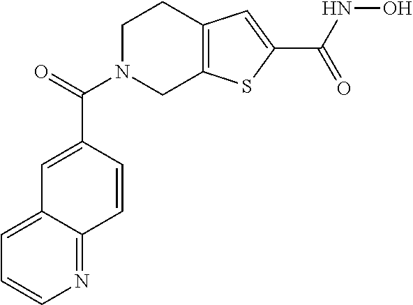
N1=C2C(=CC=C1)C=C(C(N1CC3=C(CC1)C=C(C(NO)=O)S3)=O)C=C2
